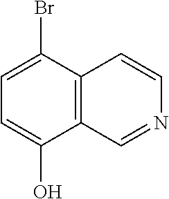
C1=C(Br)C2=C(C(O)=C1)C=NC=C2
